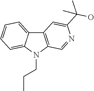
C12=C(N(CCC)C3=CC=CC=C13)C=NC(C(O)(C)C)=C2
